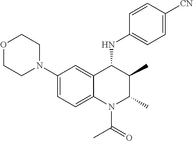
C1(N2CCOCC2)=CC=C2C(=C1)C(NC1=CC=C([CN])C=C1)C(C)C(C)N2C(C)=O
